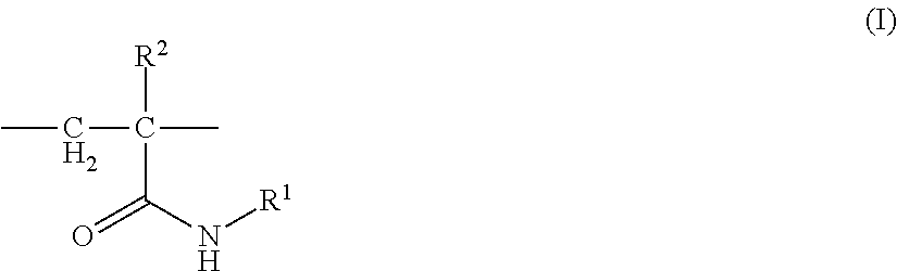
CCC(C)([R2])C(=O)N[R1]
